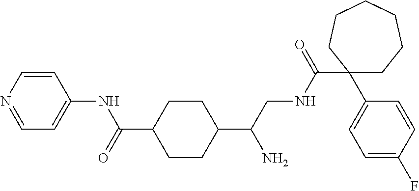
C1(C(CNC(C2(C3=CC=C(F)C=C3)CCCCCC2)=O)N)CCC(C(=O)NC2=CC=NC=C2)CC1
